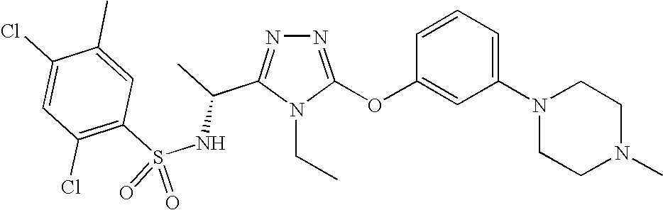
N1=C(OC2=CC(N3CCN(C)CC3)=CC=C2)N(CC)C(C(C)NS(C2=C(Cl)C=C(Cl)C(C)=C2)(=O)=O)=N1
